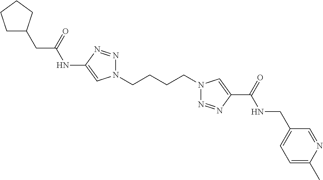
C1(NC(CC2CCCC2)=O)=CN(CCCCN2N=NC(C(=O)NCC3=CC=C(C)N=C3)=C2)N=N1
